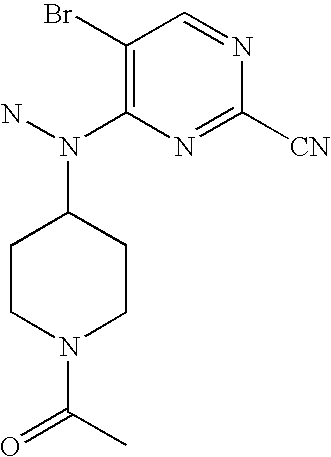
C1(Br)=C(N(N)C2CCN(C(=O)C)CC2)N=C([CN])N=C1
